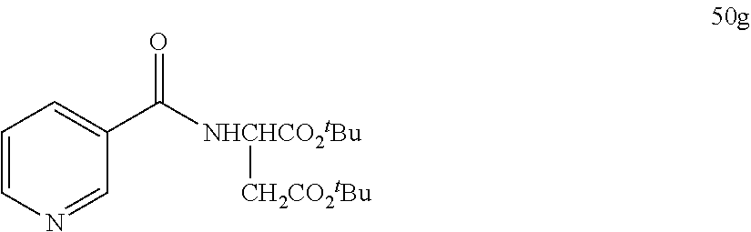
C1=CN=CC(C([NHCHCO2tBu][CH2CO2tBu])=O)=C1
